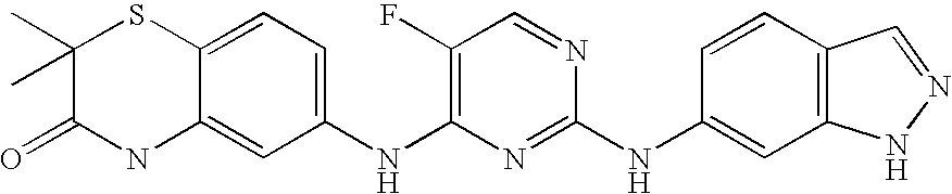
C1(C)(C)C(=O)NC2=CC(NC3=C(F)C=NC(NC4=CC5=C(C=C4)C=NN5)=N3)=CC=C2S1
